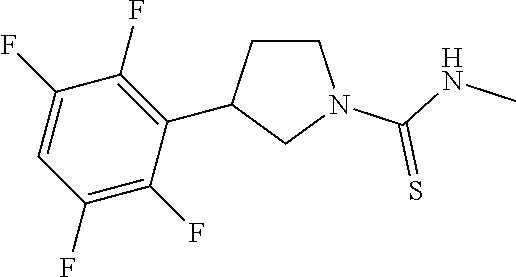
C1(F)=C(F)C(C2CCN(C(=S)NC)C2)=C(F)C(F)=C1
